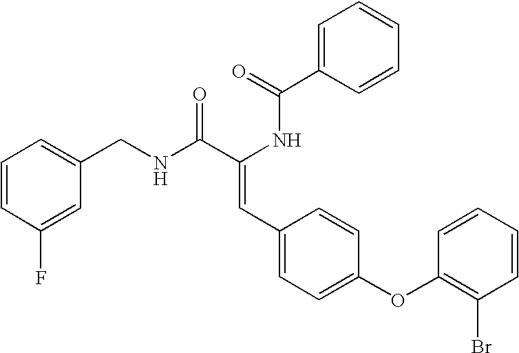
C1=C(C(=O)NC(C(NCC2=CC=CC(F)=C2)=O)=CC2=CC=C(OC3=C(Br)C=CC=C3)C=C2)C=CC=C1
